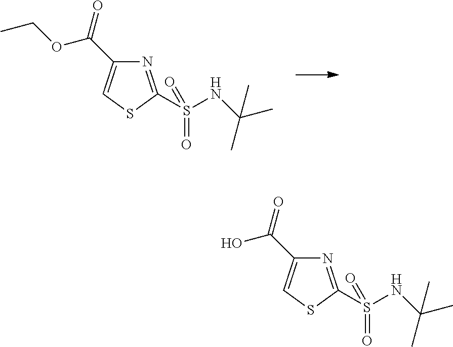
N1=C(S(NC(C)(C)C)(=O)=O)SC=C1C(=O)OCC.N1=C(S(NC(C)(C)C)(=O)=O)SC=C1C(=O)O
